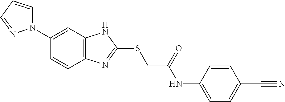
C12=C(C=C(N3C=CC=N3)C=C1)NC(SCC(NC1=CC=C(C#N)C=C1)=O)=N2
